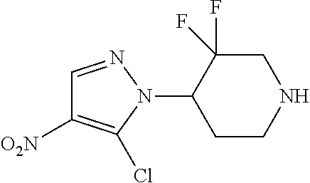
C1=NN(C2CCNCC2(F)F)C(Cl)=C1[O2N]
